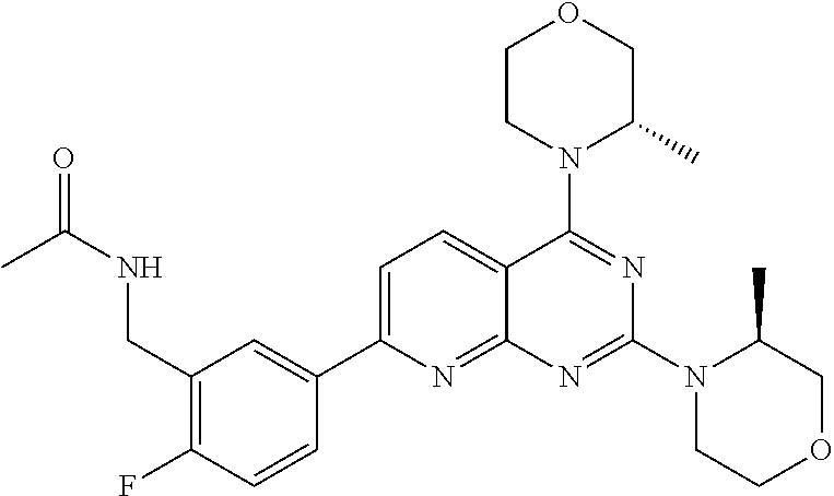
C1(CNC(C)=O)=C(F)C=CC(C2=CC=C3C(=N2)N=C(N2CCOCC2C)N=C3N2C(C)COCC2)=C1
